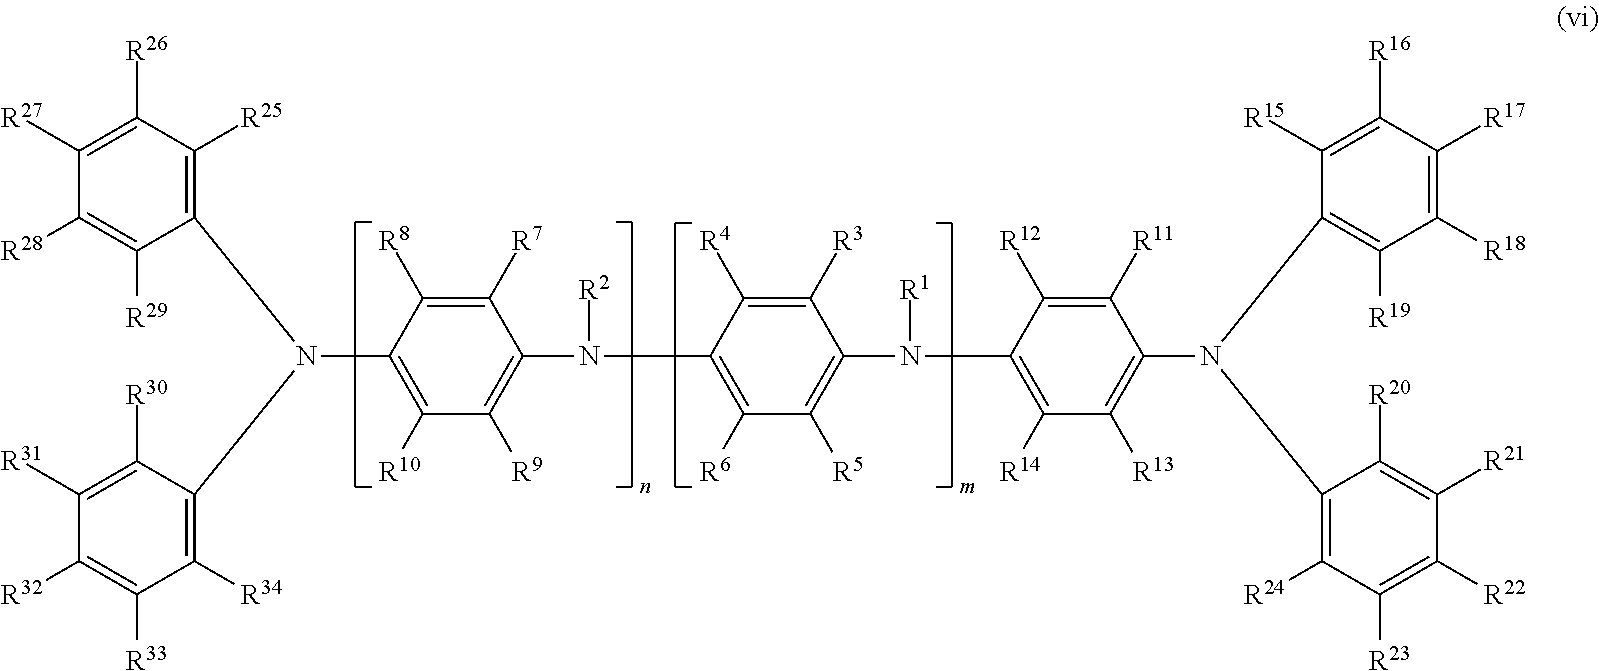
C1([R7])=C([R8])C(N(C2=C([R25])C([R26])=C([R27])C([R28])=C2[R29])C2=C([R34])C([R33])=C([R32])C([R31])=C2[R30])=C([R10])C([R9])=C1N([R2])C1=C([R6])C([R5])=C(N([R1])C2=C([R14])C([R13])=C(N(C3=C([R19])C([R18])=C([R17])C([R16])=C3[R15])C3=C([R24])C([R23])=C([R22])C([R21])=C3[R20])C([R11])=C2[R12])C([R3])=C1[R4]
